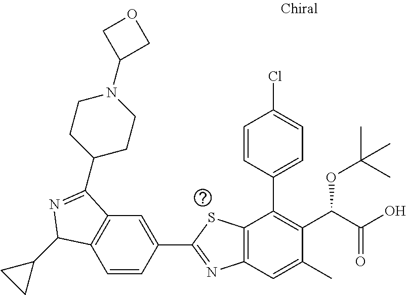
C1=CC(C2=NC3=C(S2)C(C2=CC=C(Cl)C=C2)=C(C(C(O)=O)OC(C)(C)C)C(C)=C3)=CC2=C1C(C1CC1)N=C2C1CCN(C2COC2)CC1
